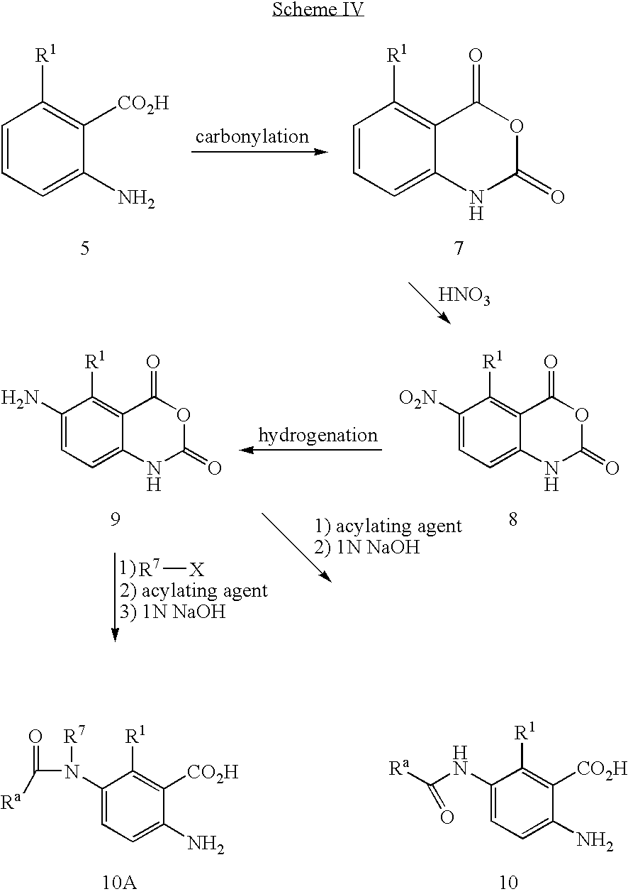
C1=CC=C(N)C([CO2H])=C1[R1].C1=CC=C2C(=C1[R1])C(=O)OC(=O)N2.[HNO3].C1([O2N])=CC=C2C(=C1[R1])C(=O)OC(=O)N2.C1(N)=CC=C2C(=C1[R1])C(=O)OC(=O)N2.[R7][X].C1(N(C([Ra])=O)[R7])=CC=C(N)C([CO2H])=C1[R1].C1(NC(=O)[Ra])=CC=C(N)C([CO2H])=C1[R1]
